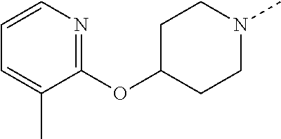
C1=CN=C(OC2CCN(C)CC2)C(C)=C1
